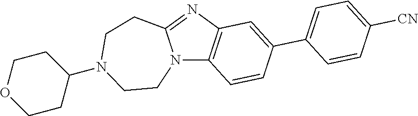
N12C3=C(N=C1CCN(C1CCOCC1)CC2)C=C(C1=CC=C([CN])C=C1)C=C3
